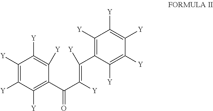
C1([Y])=C([Y])C([Y])=C(C(C(=C(C2=C([Y])C([Y])=C([Y])C([Y])=C2[Y])[Y])[Y])=O)C([Y])=C1[Y]
